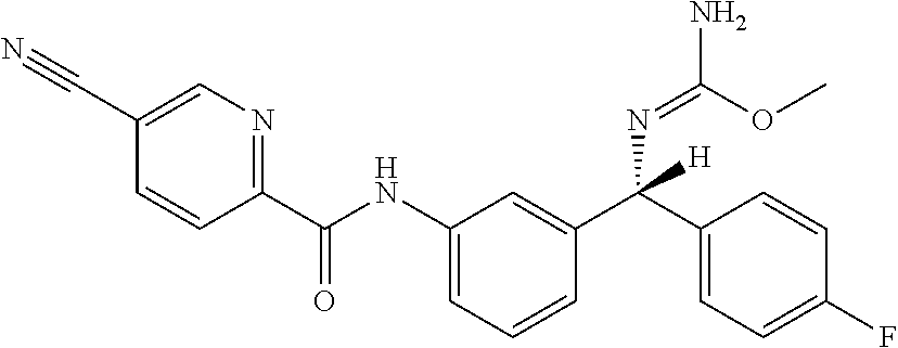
C1=C(C#N)C=CC(C(NC2=CC=CC(C(C3=CC=C(F)C=C3)(N=C(N)OC)[H])=C2)=O)=N1
